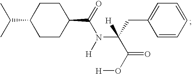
C1CC(C(C)C)CCC1C(=O)N([H])C(C(O[H])=O)([H])CC1=CC=CC=C1
